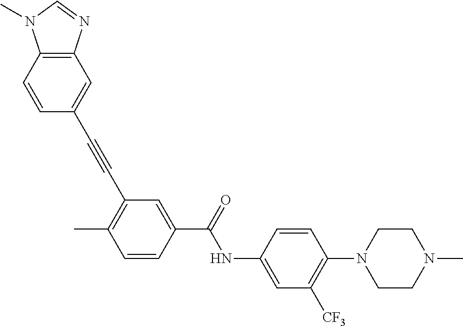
C12=C(C=CC(C#CC3=C(C)C=CC(C(=O)NC4=CC([CF3])=C(N5CCN(C)CC5)C=C4)=C3)=C1)N(C)C=N2
